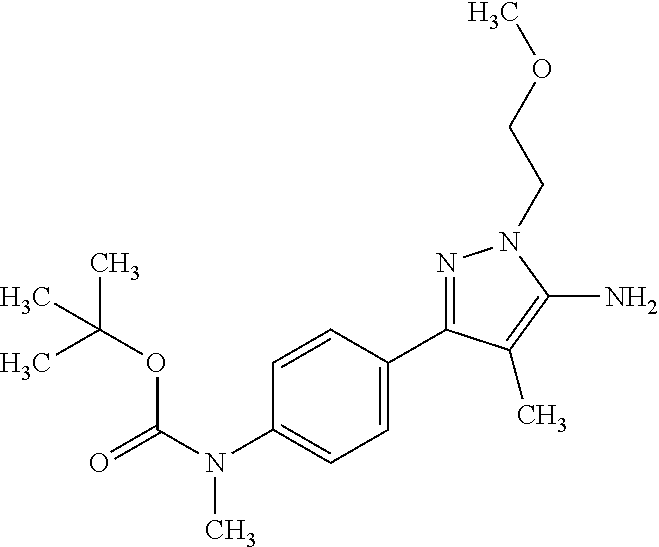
C1=CC(C2=NN(CCOC)C(N)=C2C)=CC=C1N(C(=O)OC(C)(C)C)C
